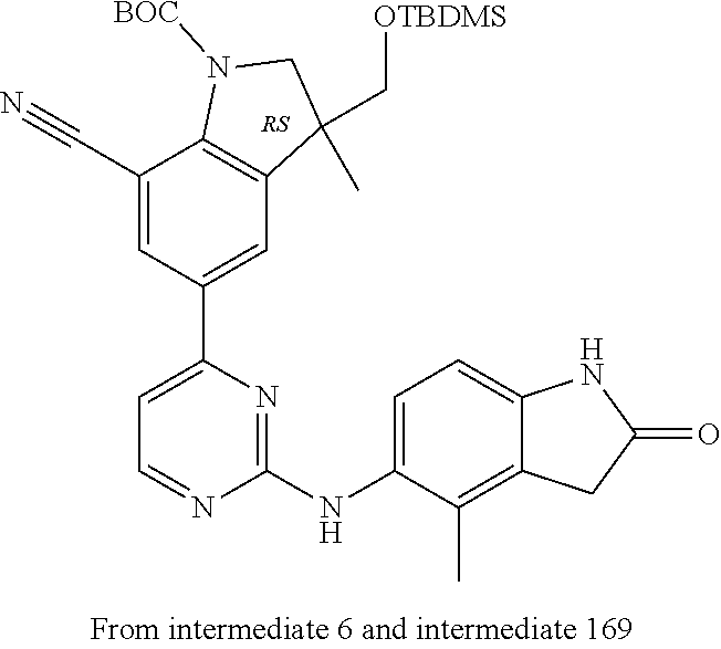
[RS].C1(C#N)=CC(C2=CC=NC(NC3=CC=C4C(=C3C)CC(=O)N4)=N2)=CC2=C1N([BOC])CC2(C)C[OTBDMS]
